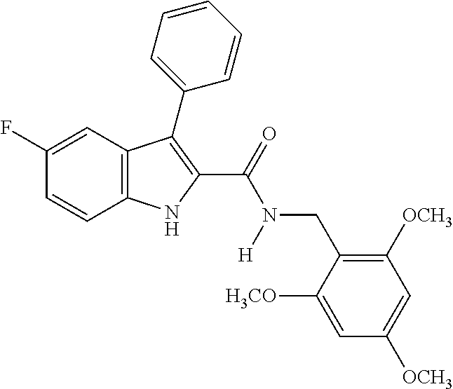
C1(F)=CC2=C(C=C1)NC(C(=O)N(CC1=C([OCH3])C=C([OCH3])C=C1[H3CO])[H])=C2C1=CC=CC=C1
